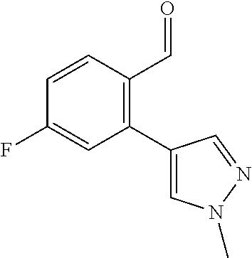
C1(C2=CN(C)N=C2)=C(C=O)C=CC(F)=C1
